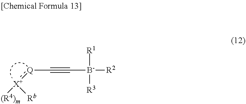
[Q](C#C[B-]([R2])([R1])[R3]):[X+]([(R4)m])[Rb]
